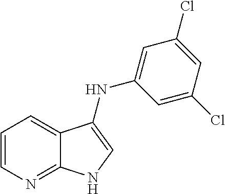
C1=CN=C2C(=C1)C(NC1=CC(Cl)=CC(Cl)=C1)=CN2
